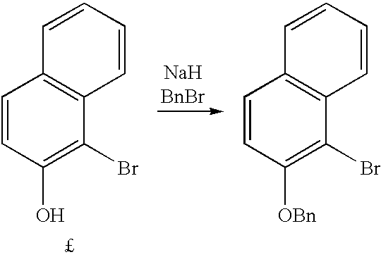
C1=CC(O)=C(Br)C2=C1C=CC=C2.C1=CC([OBn])=C(Br)C2=C1C=CC=C2
